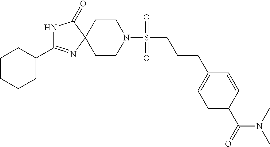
N1C(=O)C2(N=C1C1CCCCC1)CCN(S(=O)(=O)CCCC1=CC=C(C(=O)N(C)C)C=C1)CC2
